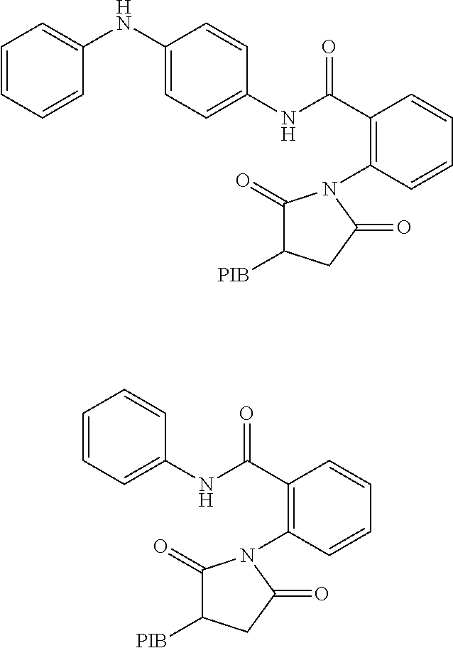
C1=CC=CC(NC2=CC=C(NC(=O)C3=C(N4C(=O)C([PIB])CC4=O)C=CC=C3)C=C2)=C1.C1=CC=C(NC(C2=C(N3C(=O)C([PIB])CC3=O)C=CC=C2)=O)C=C1
